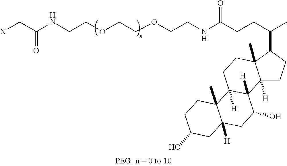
[X]CC(NCCOCCOCCNC(CCC(C)C1C2(C)C([H])(CC1)C1([H])C([H])(CC2)C2(C)C([H])(CC1O)CC(O)CC2)=O)=O
